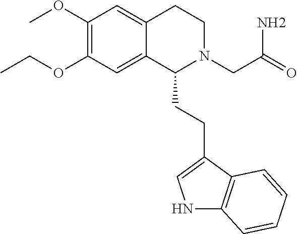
N1C2=C(C(CCC3N(CC(=O)N)CCC4=CC(OC)=C(OCC)C=C34)=C1)C=CC=C2
